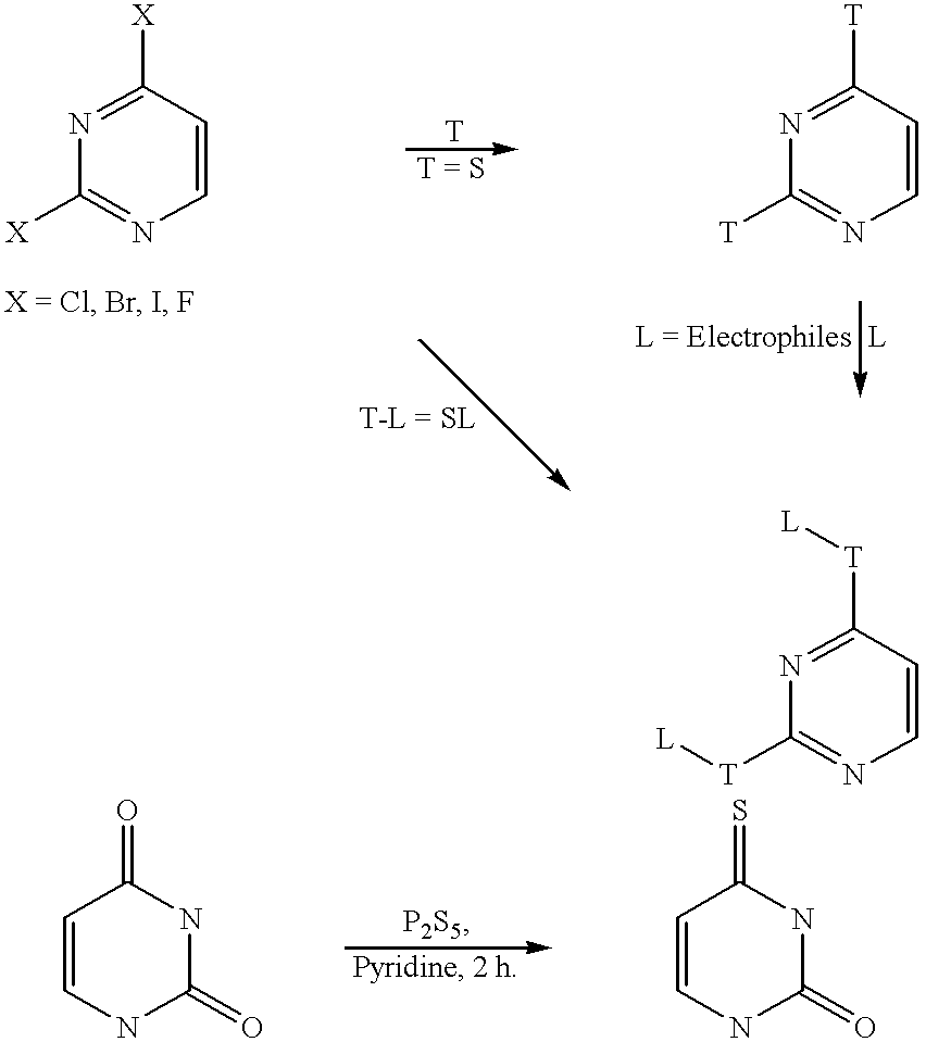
C1=CC([X])=NC([X])=N1.C1=CC([T])=NC([T])=N1.C1=CC([T][L])=NC([T][L])=N1.C1=CNC(=O)NC1=O.C1=CNC(=O)NC1=S
